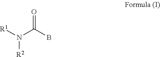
[R1]N([R2])C(=O)B
